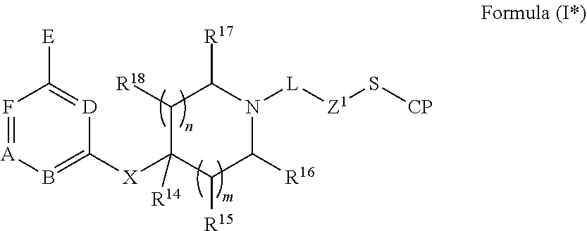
F1=[A]B=C([X]C2([R14])C([R15])C([R16])N([L][Z1]S[CP])C([R17])C2[R18])[D]=C1[E]
